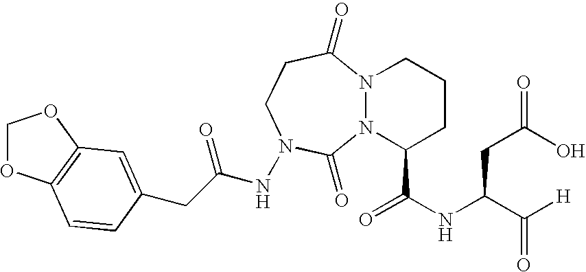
N12N(C(C(NC(C([H])=O)CC(=O)O)=O)CCC1)C(=O)N(NC(CC1=CC3=C(OCO3)C=C1)=O)CCC2=O
